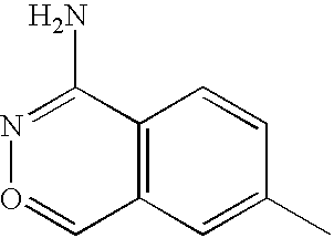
C12=C(C=C(C)C=C1)C=ON=C2N
